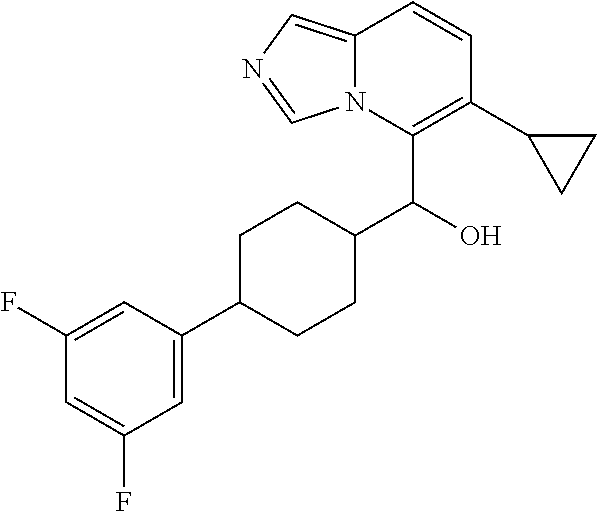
C1(F)=CC(C2CCC(C(O)C3=C(C4CC4)C=CC4=CN=CN34)CC2)=CC(F)=C1
